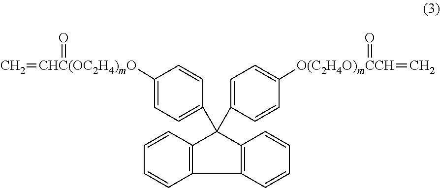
C12=C(C=CC=C1)C(C1=CC=C([O(C2H4O)mCCH](=C)=O)C=C1)(C1=CC=C([CHC(OC2H4)mO](=C)=O)C=C1)C1=C2C=CC=C1
